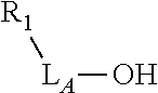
[R1][LA]O
